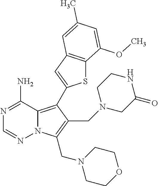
N12C(=C(C3=CC4=C(S3)C(OC)=CC(C)=C4)C(CN3CC(=O)NCC3)=C1CN1CCOCC1)C(N)=NC=N2
